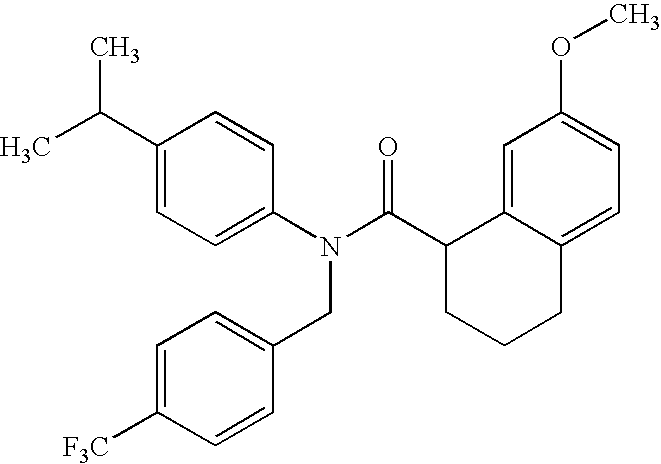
C1(C(C)C)=CC=C(N(C(C2CCCC3=CC=C(OC)C=C23)=O)CC2=CC=C([F3C])C=C2)C=C1
